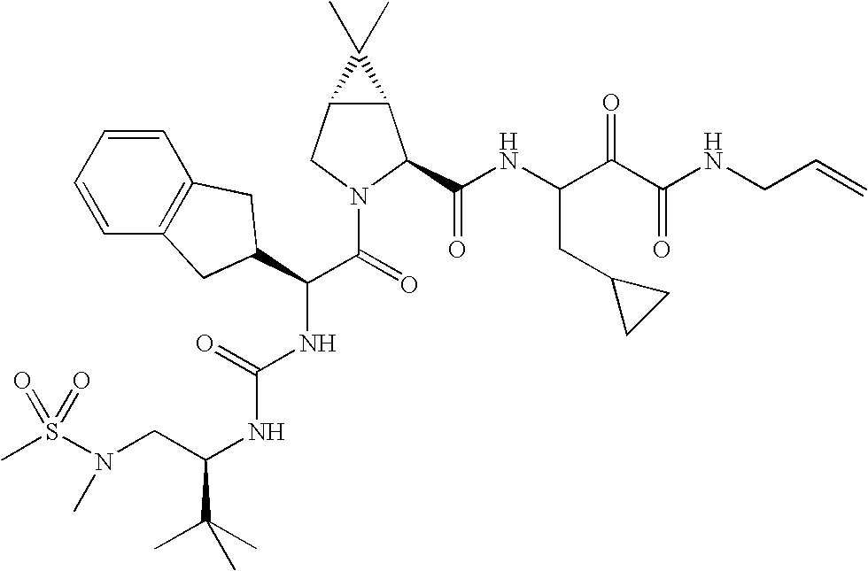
S(N(CC(NC(NC(C(=O)N1C(C(NC(C(C(NCC=C)=O)=O)CC2CC2)=O)C2C(C1)C2(C)C)C1CC2=C(C=CC=C2)C1)=O)C(C)(C)C)C)(=O)(=O)C
